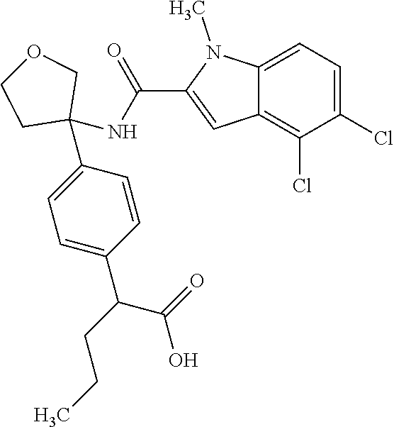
C1=C2C(=C(Cl)C(Cl)=C1)C=C(C(NC1(C3=CC=C(C(CCC)C(=O)O)C=C3)COCC1)=O)N2C
